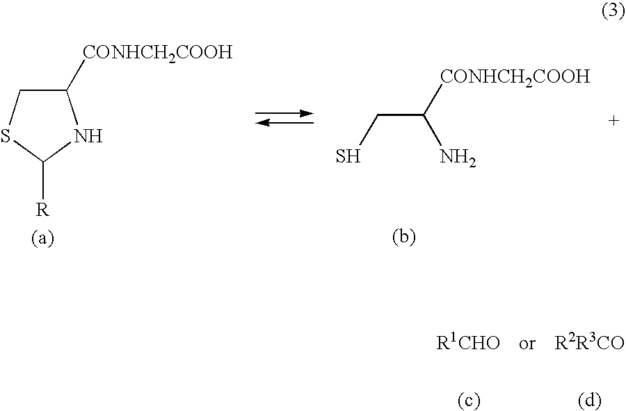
C1([CONHCH2COOH])CSC([R])N1.SCC([CONHCH2COOH])N
